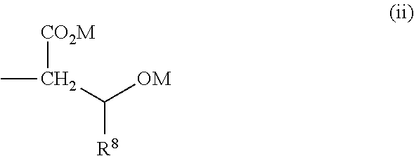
C(C([OM])[R8])([CO2M])C
